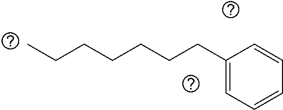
CCCCCCCC1=CC=CC=C1
